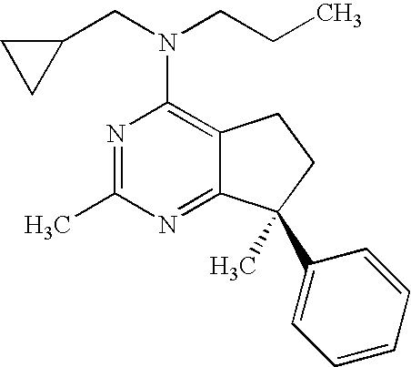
N1=C(C)N=C2C(=C1N(CC1CC1)CCC)CCC2(C)C1=CC=CC=C1
